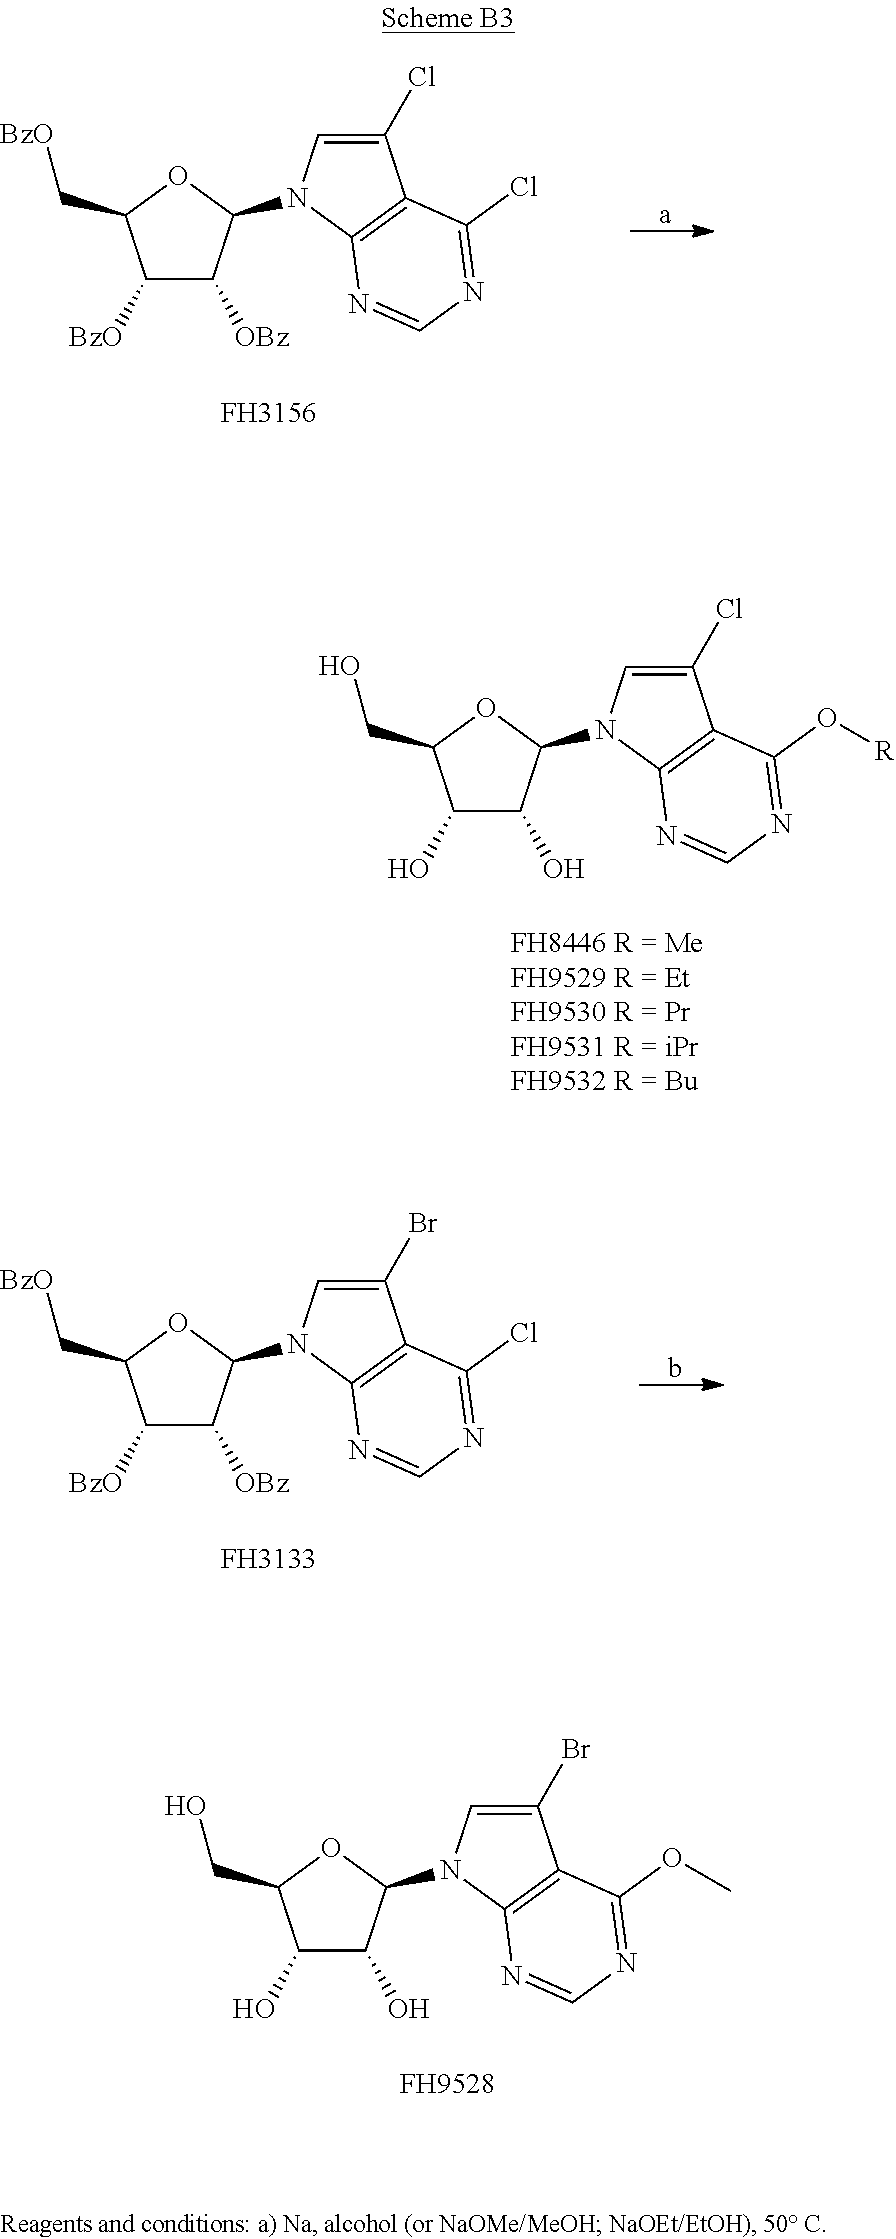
C1([BzO])C([OBz])C(N2C=C(Cl)C3=C2N=CN=C3Cl)OC1C[BzO].[a].[FH3156].C1(O)C(O)C(N2C=C(Cl)C3=C2N=CN=C3O[R])OC1CO.C1([BzO])C([OBz])C(N2C=C(Br)C3=C2N=CN=C3Cl)OC1C[BzO].b.[FH3133].C1(O)C(O)C(N2C=C(Br)C3=C2N=CN=C3OC)OC1CO.[FH9528]
